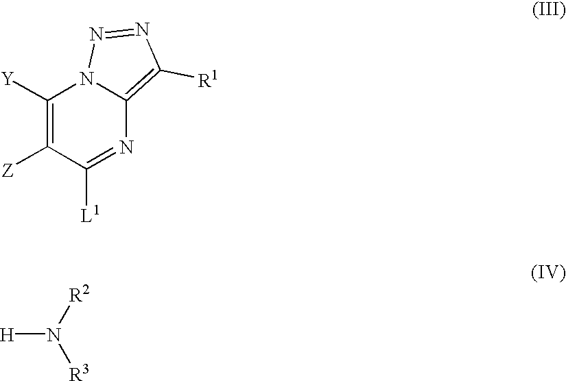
C1([Y])=C([Z])C([L1])=NC2=C([R1])N=NN12.[H]N([R2])[R3]
